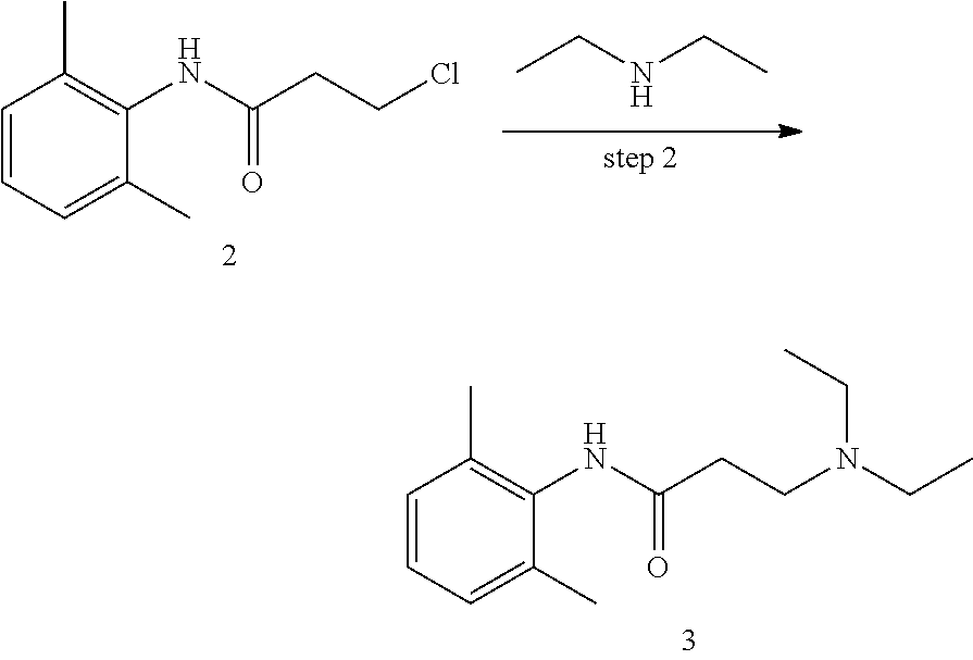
C1=CC=C(C)C(NC(=O)CCCl)=C1C.CCNCC.C1=CC=C(C)C(NC(=O)CCN(CC)CC)=C1C
